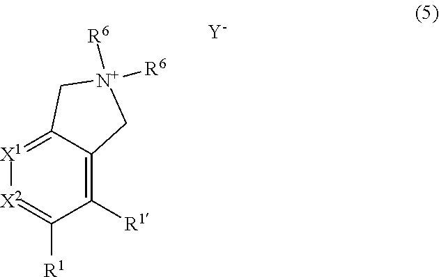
[X1]1=C2C(=C([R1])C([R1])=[X2]1)C[N+]([R6])([R6])C2.[Y]
